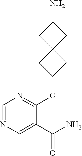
C1(C(N)=O)=CN=CN=C1OC1CC2(C1)CC(N)C2
